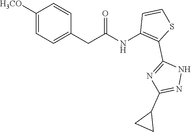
C1=CC(CC(NC2=C(C3=NC(C4CC4)=NN3)SC=C2)=O)=CC=C1[H3CO]
